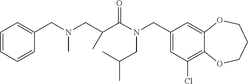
C1(CN(CC(C)C)C(C(C)CN(CC2=CC=CC=C2)C)=O)=CC(Cl)=C2C(=C1)OCCCO2
